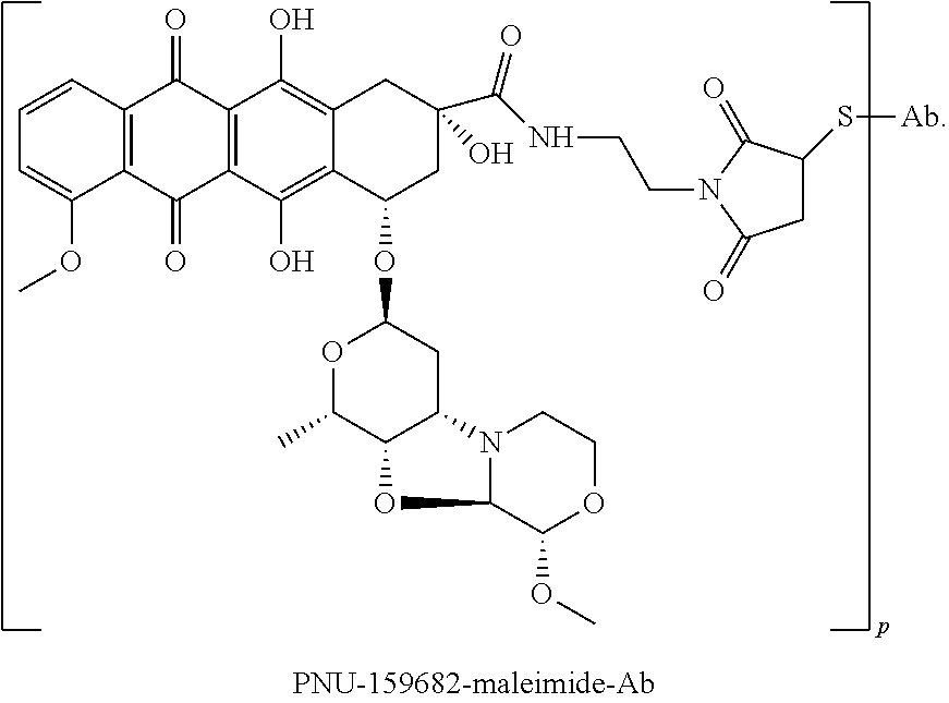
C1=CC2=C(C(OC)=C1)C(=O)C1=C(C2=O)C(O)=C2C(=C1O)C(OC1OC(C)C3C(C1)N1C(O3)C(OC)OCC1)CC(C(NCCN1C(=O)CC(S[Ab])C1=O)=O)(O)C2
